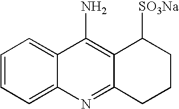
C1=CC=C2C(=C1)C(N)=C1C(=N2)CCCC1[SO3Na]
